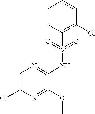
C1=C(Cl)N=C(OC)C(NS(C2=C(Cl)C=CC=C2)(=O)=O)=N1
